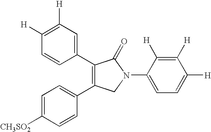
[CH3SO2]C1=CC=C(C2=C(C3=CC([H])=C([H])C=C3)C(=O)N(C3=CC=C([H])C([H])=C3[H])C2)C=C1
